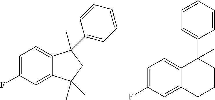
C1=C(F)C=C2C(=C1)C(C1=CC=CC=C1)(C)CCC2.C1=C(F)C=C2C(=C1)C(C)(C1=CC=CC=C1)CC2(C)C
